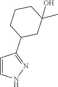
C1=CNN=C1C1CC(O)(C)CCC1
